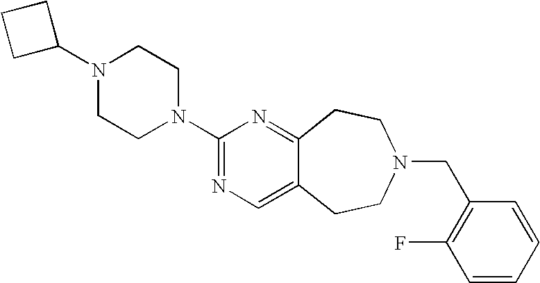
C1C(N2CCN(C3=NC=C4C(=N3)CCN(CC3=C(F)C=CC=C3)CC4)CC2)CC1
